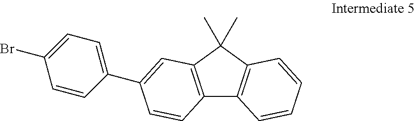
C12=C(C(C)(C)C3=C1C=CC=C3)C=C(C1=CC=C(Br)C=C1)C=C2
